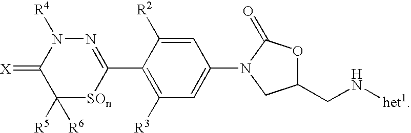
N1=C(C2=C([R3])C=C(N3C(=O)OC(CN[het1])C3)C=C2[R2])[SOn]C([R5])([R6])C(=[X])N1[R4]
